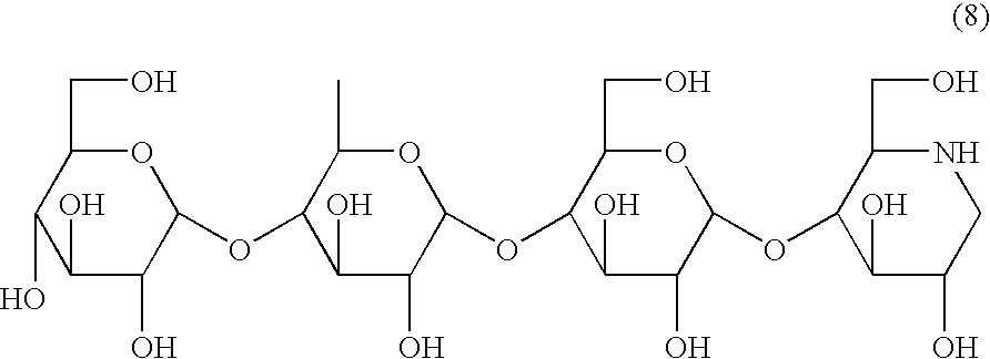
O1C(CO)C(O)C(O)C(O)C1OC1C(C)OC(OC2C(CO)OC(OC3C(CO)NCC(O)C3O)C(O)C2O)C(O)C1O
